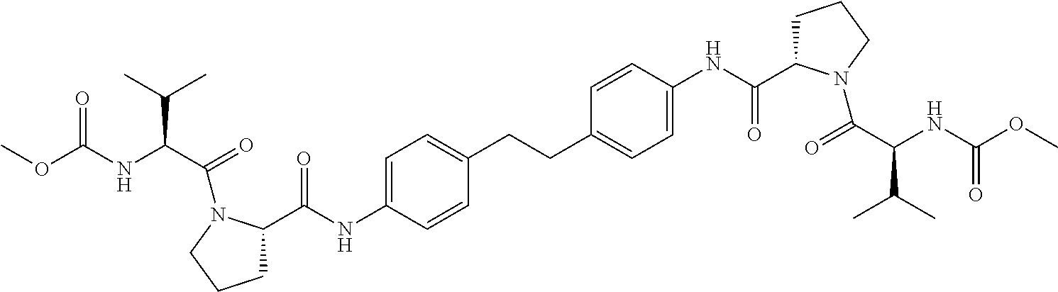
COC(NC(C(=O)N1C(C(NC2=CC=C(CCC3=CC=C(NC(=O)C4CCCN4C(=O)C(C(C)C)NC(=O)OC)C=C3)C=C2)=O)CCC1)C(C)C)=O
